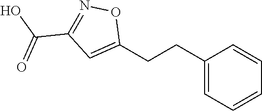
C1(CCC2=CC=CC=C2)=CC(C(O)=O)=NO1
